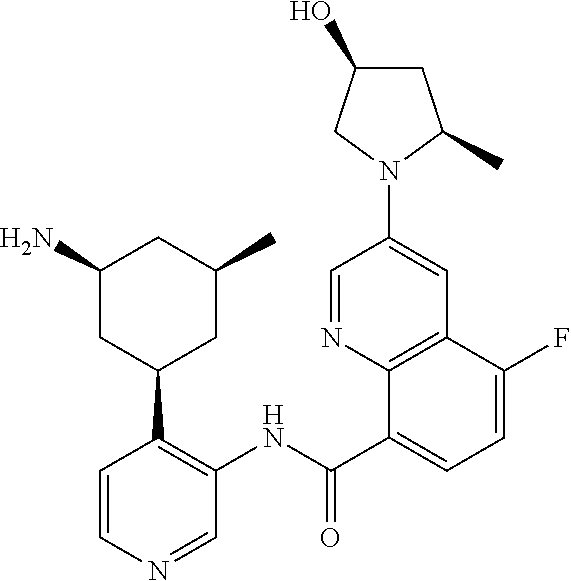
C1=CN=CC(NC(C2=CC=C(F)C3=C2N=CC(N2C(C)CC(O)C2)=C3)=O)=C1C1CC(C)CC(N)C1
